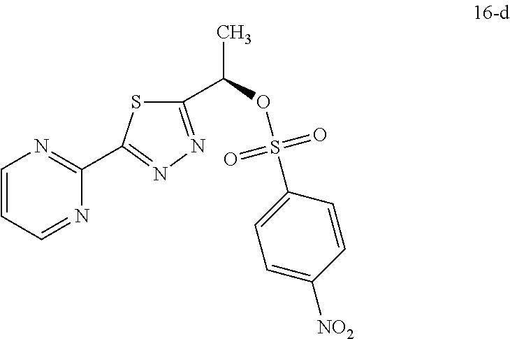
C1=CC=NC(C2=NN=C(C(OS(C3=CC=C([NO2])C=C3)(=O)=O)C)S2)=N1
